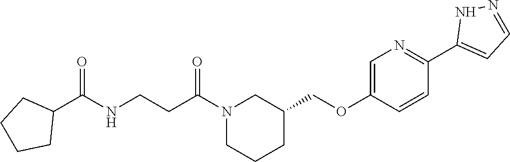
C1CC(COC2=CN=C(C3=CC=NN3)C=C2)CN(C(CCNC(C2CCCC2)=O)=O)C1
